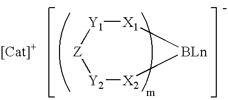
[Y2]1[X2][BLn][X1][Y1][Z]1.[[Cat]+]
